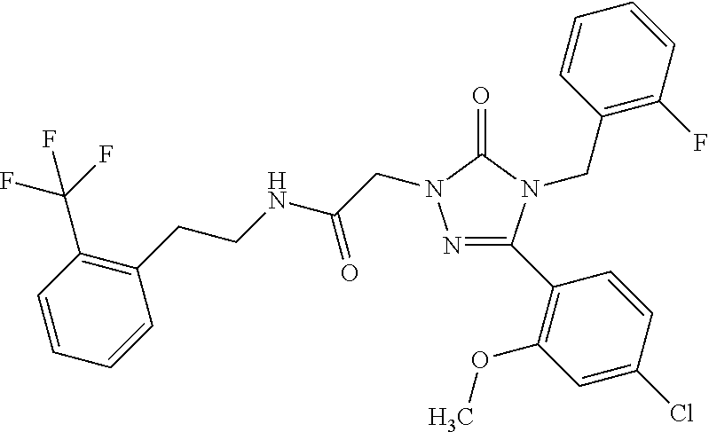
N1=C(C2=C(OC)C=C(Cl)C=C2)N(CC2=C(F)C=CC=C2)C(=O)N1CC(=O)NCCC1=C(C(F)(F)F)C=CC=C1
